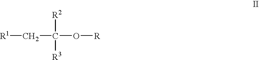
[R1]CC([R2])(O[R])[R3]
